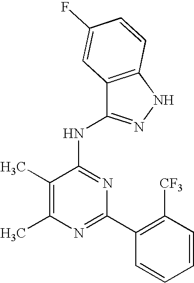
C1(C)=C(C)N=C(C2=C([CF3])C=CC=C2)N=C1NC1=NNC2=C1C=C(F)C=C2
